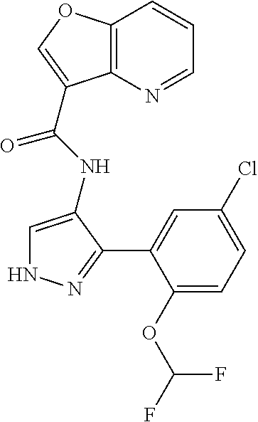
C12=C(OC=C1C(NC1=CNN=C1C1=CC(Cl)=CC=C1OC(F)F)=O)C=CC=N2
